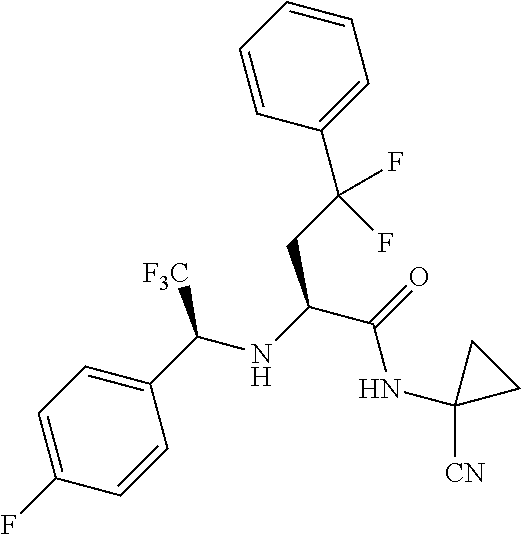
C1(F)=CC=C(C(NC(C(=O)NC2([CN])CC2)CC(C2=CC=CC=C2)(F)F)[F3C])C=C1
